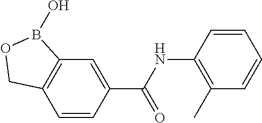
C12=C(C=CC(C(NC3=C(C)C=CC=C3)=O)=C1)COB2O
